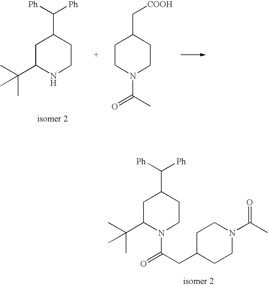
C1C(C(C)(C)C)NCCC1C([Ph])[Ph].C1CN(C(=O)C)CCC1C[COOH].C1C(C(C)(C)C)N(C(=O)CC2CCN(C(C)=O)CC2)CCC1C([Ph])[Ph]
